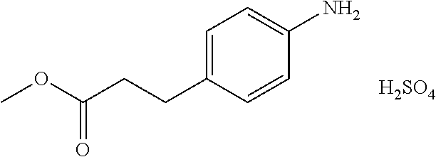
COC(CCC1=CC=C(N)C=C1)=O.[H2SO4]
